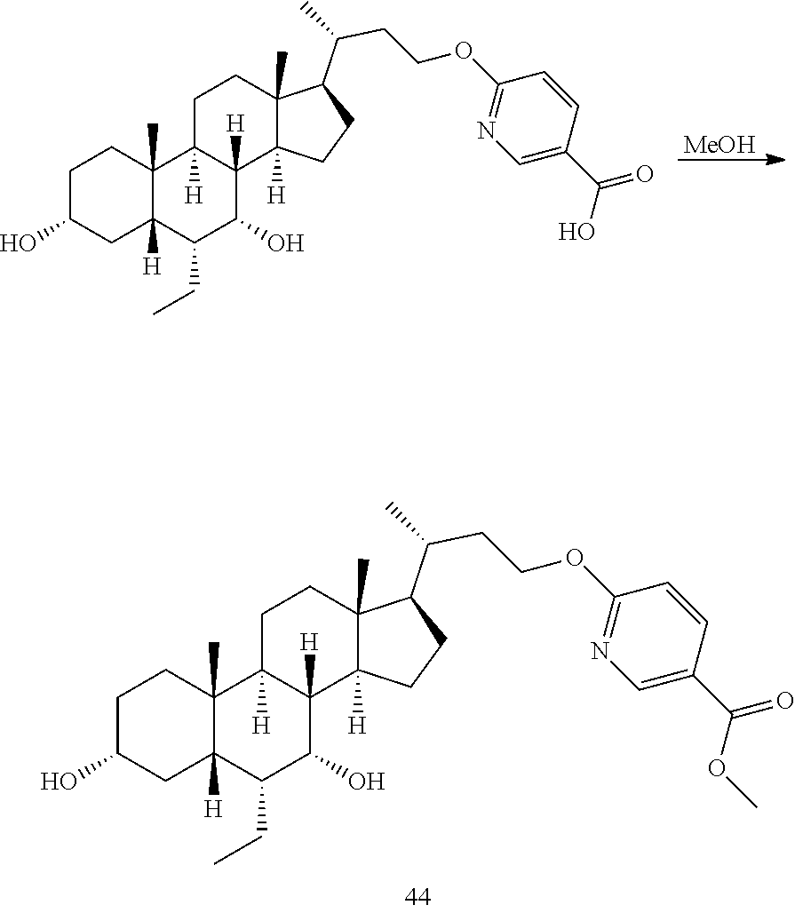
C1(CC)C(O)C2([H])C([H])(C3(C)C1([H])CC(O)CC3)CCC1(C)C(C(CCOC3=NC=C(C(O)=O)C=C3)C)CCC12[H].[MeOH].C1(CC)C(O)C2([H])C([H])(C3(C)C1([H])CC(O)CC3)CCC1(C)C(C(CCOC3=NC=C(C(OC)=O)C=C3)C)CCC12[H]
